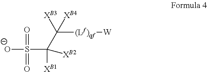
[O-]S(=O)(=O)C([XB1])([XB2])C([XB3])([(Lf)qf][W])[XB4]
